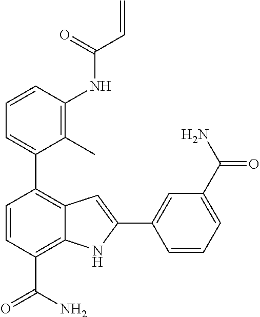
C1=CC(NC(C=C)=O)=C(C)C(C2=C3C(=C(C(N)=O)C=C2)NC(C2=CC(C(N)=O)=CC=C2)=C3)=C1
